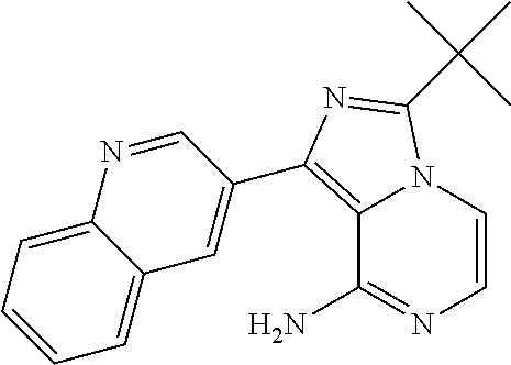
C12=C(C3=CC4=CC=CC=C4N=C3)N=C(C(C)(C)C)N1C=CN=C2N
